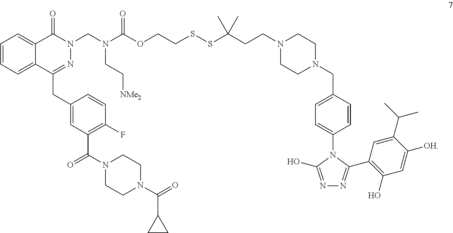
C1=CC=C2C(=C1)C(=O)N(CN(C(OCCSSC(CCN1CCN(CC3=CC=C(N4C(O)=NN=C4C4=C(O)C=C([OH])C(C(C)C)=C4)C=C3)CC1)(C)C)=O)CC[NMe2])N=C2CC1=CC(C(N2CCN(C(=O)C3CC3)CC2)=O)=C(F)C=C1
